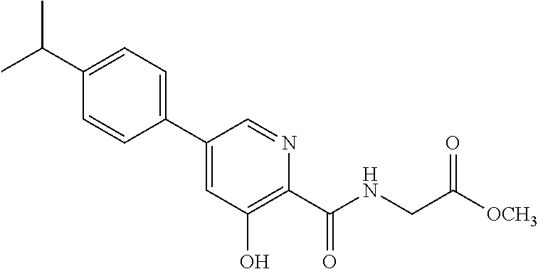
C1(C2=CC=C(C(C)C)C=C2)=CC(O)=C(C(=O)NCC([OCH3])=O)N=C1
